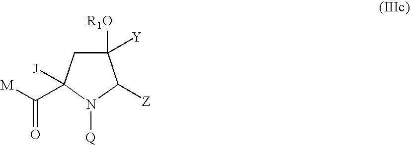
C1([R1O])([Y])CC(C([M])=O)([J])N([Q])C1[Z]
